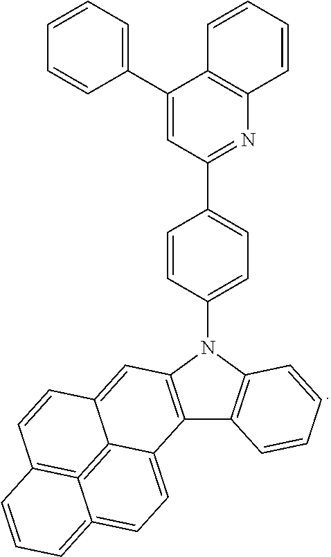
C1=CC(N2C3=C(C4=C2C=C2C5=C6=C(C=C2)C=CC=C6=CC=C45)C=CC=C3)=CC=C1C1=NC2=C(C(C3=CC=CC=C3)=C1)C=CC=C2
